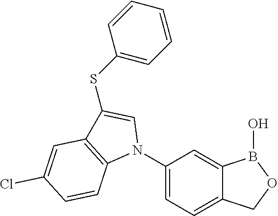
C1(N2C=C(SC3=CC=CC=C3)C3=C2C=CC(Cl)=C3)=CC=C2C(=C1)B(O)OC2
